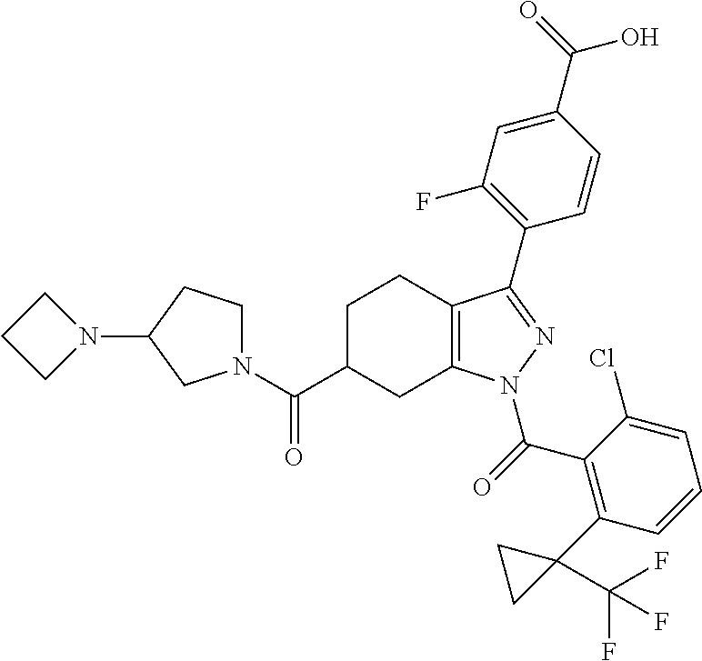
C1C(C(=O)N2CCC(N3CCC3)C2)CC2=C(C1)C(C1=C(F)C=C(C(O)=O)C=C1)=NN2C(=O)C1=C(C2(C(F)(F)F)CC2)C=CC=C1Cl
